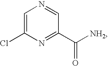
C1=C(Cl)N=C(C([NH2])=O)C=N1
